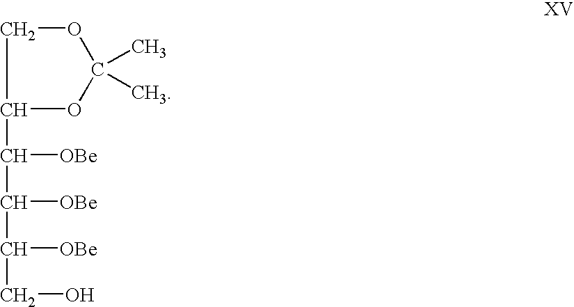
O1CC(C([OBe])C([OBe])C([OBe])CO)OC1(C)C
